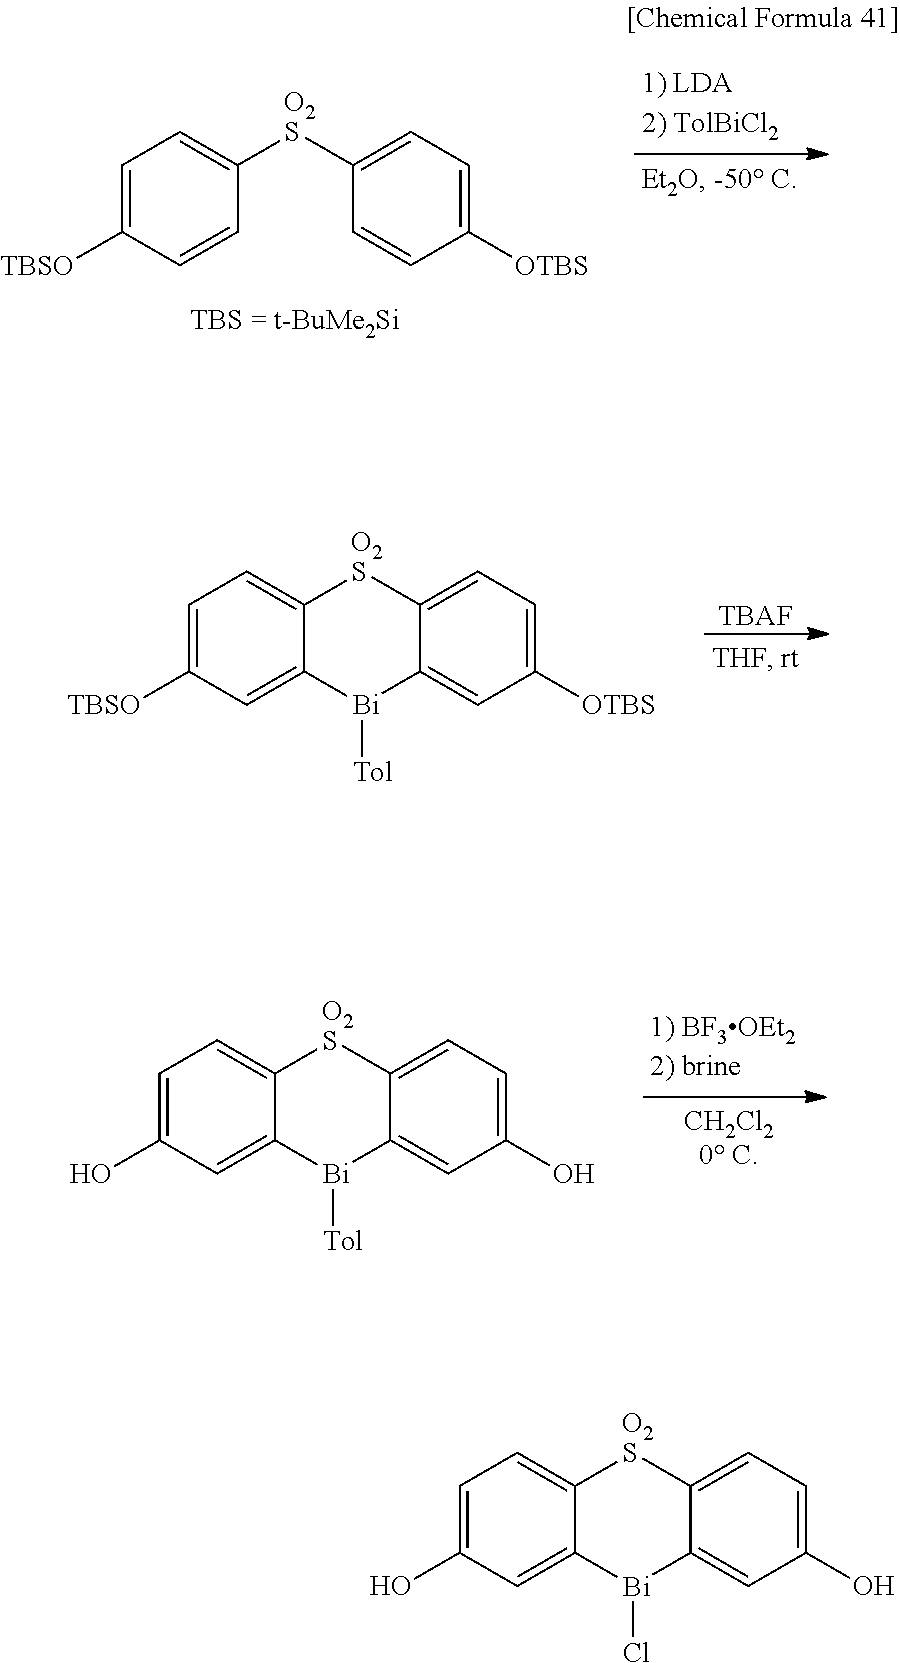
C1=C(O)C=C2C(=C1)[O2S]C1=CC=C(O)C=C1[Bi]2Cl.C1=C([TBSO])C=CC([O2S]C2=CC=C([OTBS])C=C2)=C1.C1=C([TBSO])C=C2C(=C1)[O2S]C1=CC=C([OTBS])C=C1[Bi]2[Tol].[TBAF].C1=C(O)C=C2C(=C1)[O2S]C1=CC=C(O)C=C1[Bi]2[Tol]
